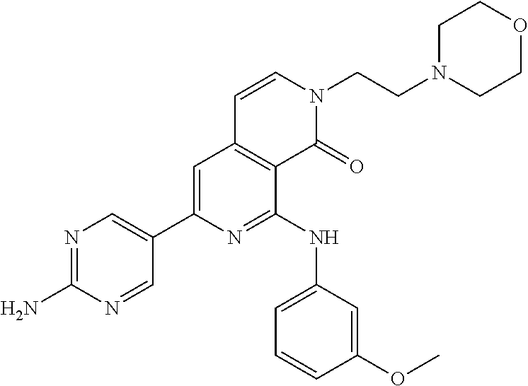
C1(C2=CC3=C(C(NC4=CC=CC(OC)=C4)=N2)C(=O)N(CCN2CCOCC2)C=C3)=CN=C(N)N=C1
